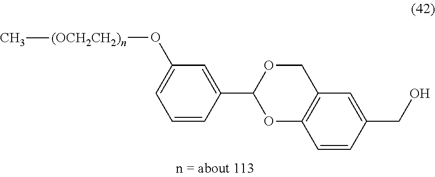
C1=CC(C2OCC3=C(O2)C=CC(CO)=C3)=CC(O[(OCH2CH2)n]C)=C1
